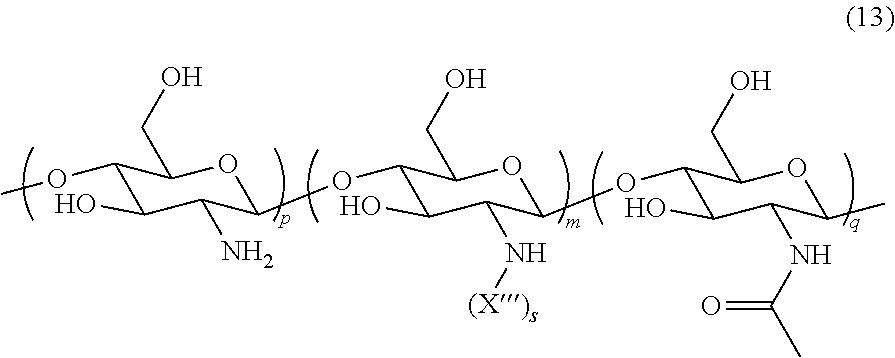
C1(OC)C(O)C(N)C(OC2C(O)C(N[(X)s])C(OC3C(O)C(NC(C)=O)C(C)OC3CO)OC2CO)OC1CO
